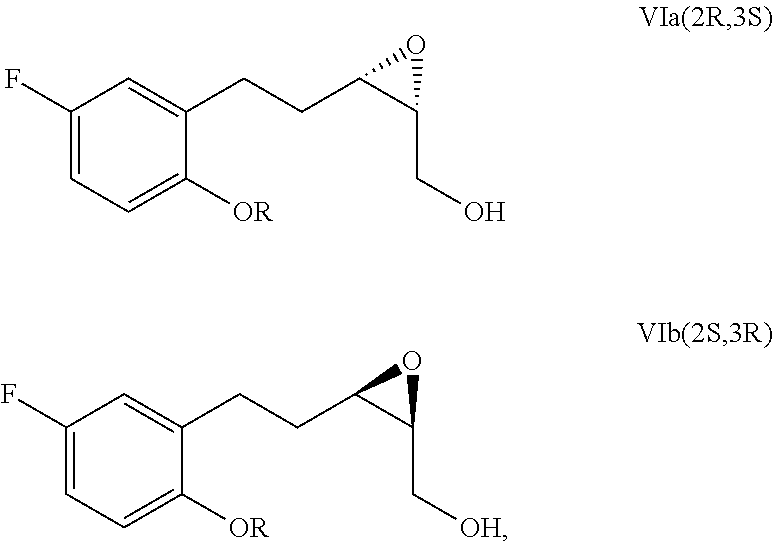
C1(F)=CC=C([OR])C(CCC2C(CO)O2)=C1.C1(F)=CC=C([OR])C(CCC2C(C[OH])O2)=C1
